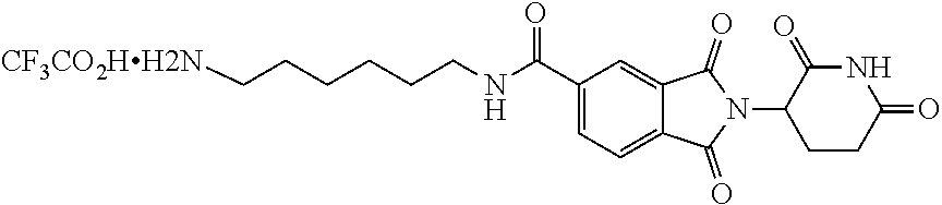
C1=C2C(=CC=C1C(=O)NCCCCCC[CF3CO2HH2N])C(=O)N(C1CCC(=O)NC1=O)C2=O
